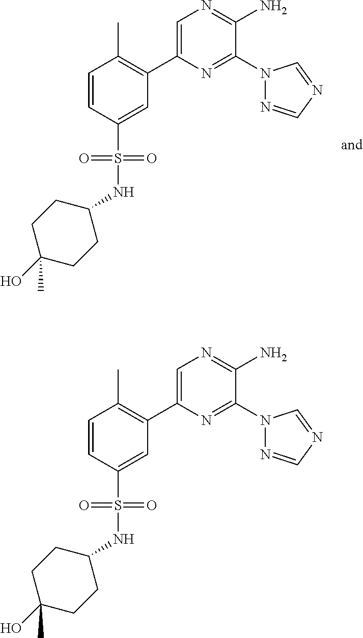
C1(C2=C(C)C=CC(S(=O)(=O)NC3CCC(O)(C)CC3)=C2)=CN=C(N)C(N2N=CN=C2)=N1.C1(C2=C(C)C=CC(S(=O)(=O)NC3CCC(O)(C)CC3)=C2)=CN=C(N)C(N2N=CN=C2)=N1
